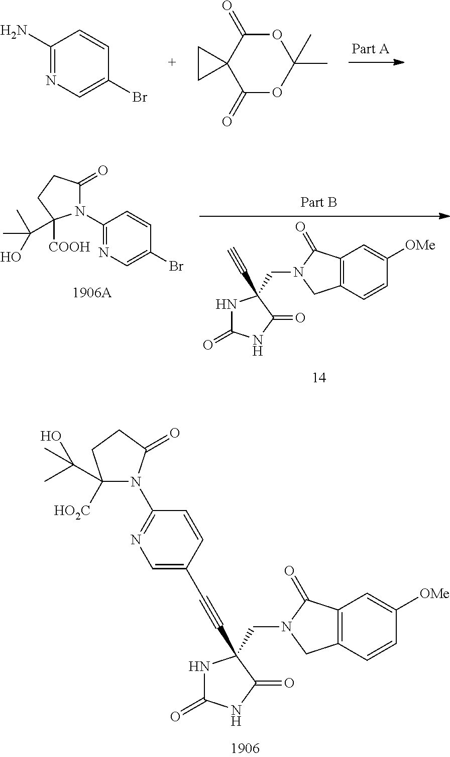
C1(N)=NC=C(Br)C=C1.O1C(=O)C2(C(=O)OC1(C)C)CC2.C1(N2C(=O)CCC2([COOH])C(C)(C)O)=NC=C(Br)C=C1.C12=C(C=CC([OMe])=C1)CN(CC1(C#C)NC(=O)NC1=O)C2=O.C12=C(C=CC([OMe])=C1)CN(CC1(C#CC3=CN=C(N4C([HO2C])(C(C)(O)C)CCC4=O)C=C3)NC(=O)NC1=O)C2=O
